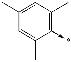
C1(C)=CC(C)=C(->*)C(C)=C1
